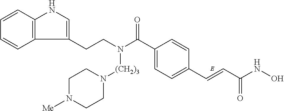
C1=CC2=C(C=C1)C(CCN(C(C1=CC=C(C=CC(NO)=O)C=C1)=O)[(CH2)3]N1CCN([Me])CC1)=CN2
